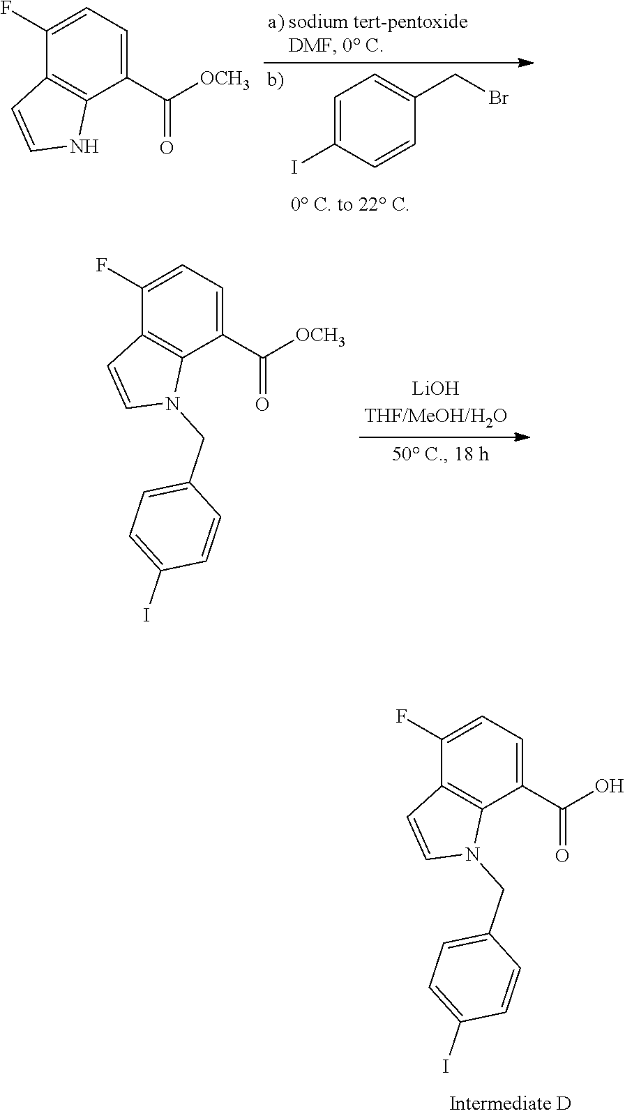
C1=C(I)C=CC(CBr)=C1.C1(F)=CC=C(C([OCH3])=O)C2=C1C=CN2.C1(F)=CC=C(C([OCH3])=O)C2=C1C=CN2CC1=CC=C(I)C=C1.C1(F)=CC=C(C(O)=O)C2=C1C=CN2CC1=CC=C(I)C=C1
